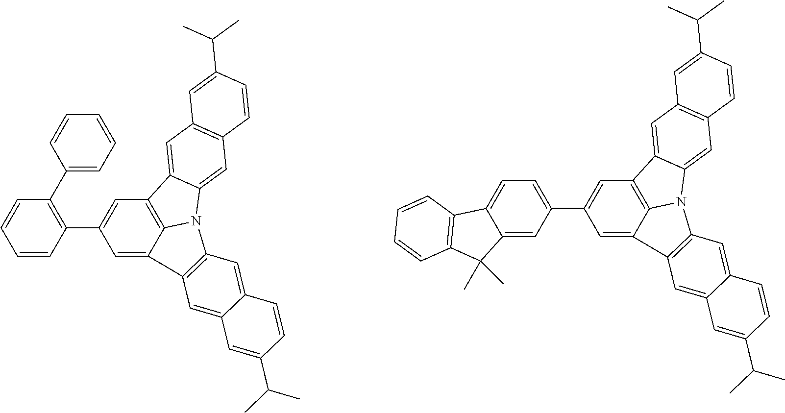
C1(C2=CC3=C4C(=C2)C2=C(N4C4=CC5=C(C=C34)C=C(C(C)C)C=C5)C=C3C(=C2)C=C(C(C)C)C=C3)=CC=C2C(=C1)C(C)(C)C1=C2C=CC=C1.C1(C2=C(C3=CC=CC=C3)C=CC=C2)=CC2=C3C(=C1)C1=C(N3C3=CC4=C(C=C23)C=C(C(C)C)C=C4)C=C2C(=C1)C=C(C(C)C)C=C2
